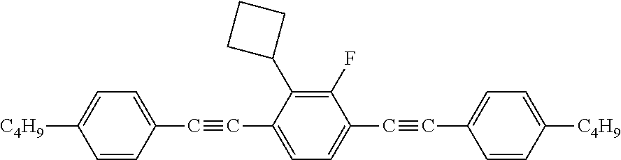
C1(C#CC2=CC=C(C#CC3=CC=C([C4H9])C=C3)C(F)=C2C2CCC2)=CC=C([C4H9])C=C1
